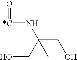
O=[*C]NC(CO)(CO)C
